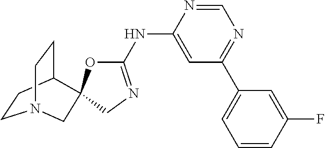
C1CC2CCN1CC21OC(NC2=CC(C3=CC=CC(F)=C3)=NC=N2)=NC1
